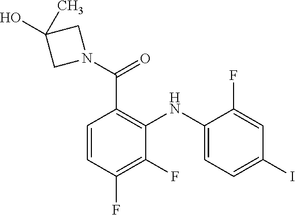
C1=C(F)C(NC2=C(C(=O)N3CC(O)(C)C3)C=CC(F)=C2F)=CC=C1I
